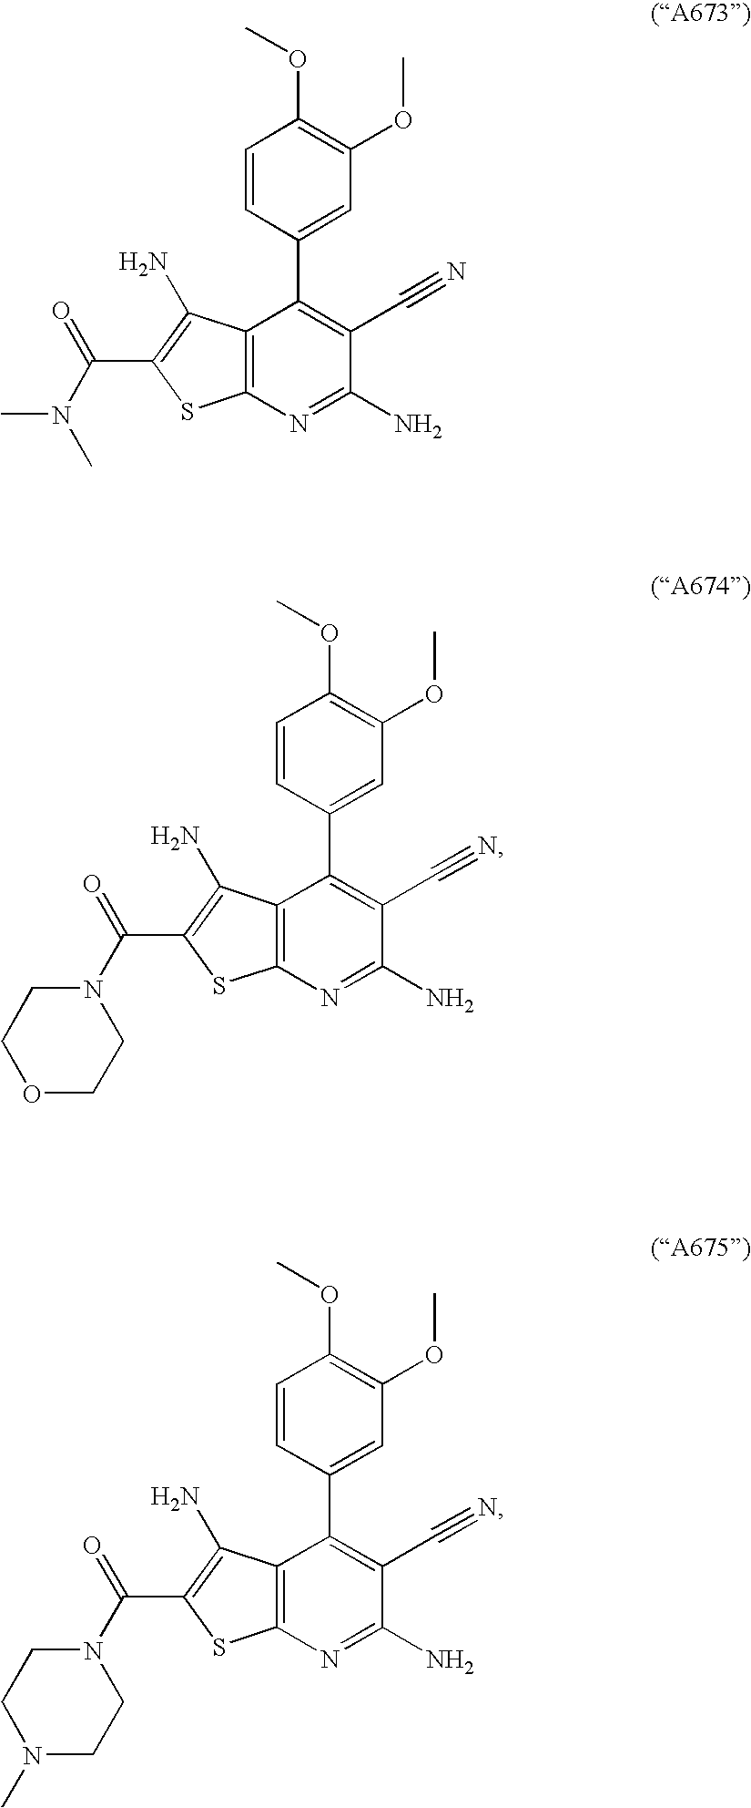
C12=C(N=C(N)C(C#N)=C1C1=CC(OC)=C(OC)C=C1)SC(C(N(C)C)=O)=C2N.C12=C(N=C(N)C(C#N)=C1C1=CC(OC)=C(OC)C=C1)SC(C(N1CCOCC1)=O)=C2N.C12=C(N=C(N)C(C#N)=C1C1=CC(OC)=C(OC)C=C1)SC(C(N1CCN(C)CC1)=O)=C2N
